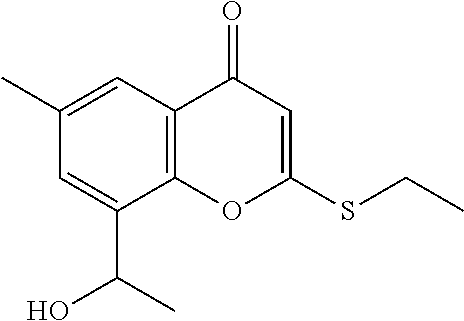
C12=C(OC(SCC)=CC1=O)C(C(O)C)=CC(C)=C2
